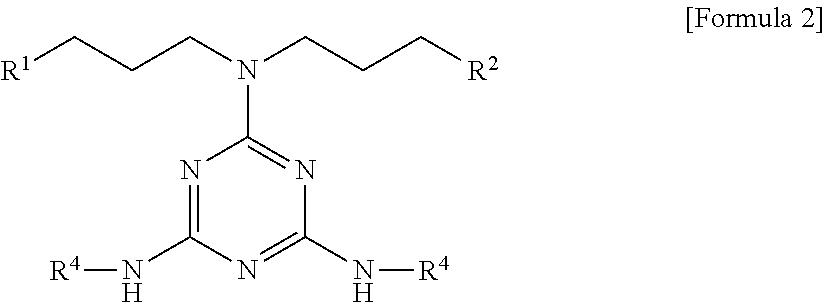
N1=C(N[R4])N=C(N[R4])N=C1N(CCC[R1])CCC[R2]
